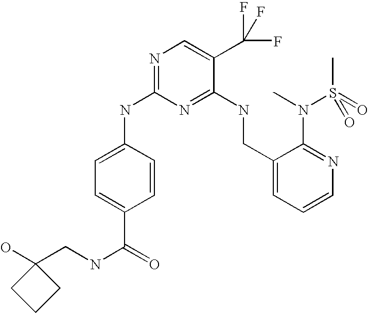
C1(CNC2=NC(NC3=CC=C(C(=O)NCC4(O)CCC4)C=C3)=NC=C2C(F)(F)F)=CC=CN=C1N(C)S(C)(=O)=O
